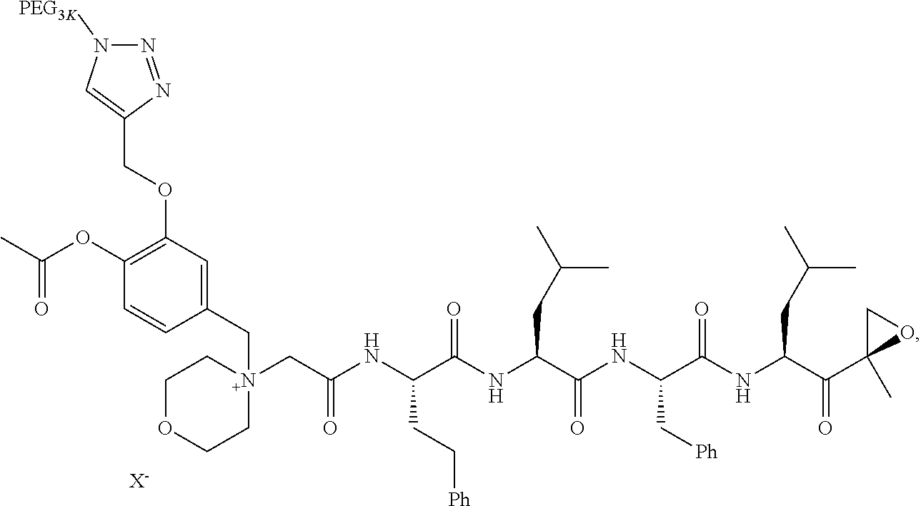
C1(C[N+]2(CC(NC(C(NC(C(NC(C(NC(C(=O)C3(C)OC3)CC(C)C)=O)C[Ph])=O)CC(C)C)=O)CC[Ph])=O)CCOCC2)=CC(OCC2=CN([PEG3K])N=N2)=C(OC(C)=O)C=C1.[X-]
